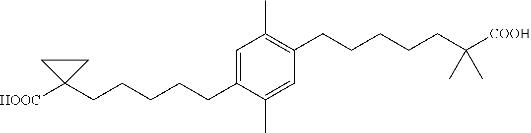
C1=C(CCCCCC2([HOOC])CC2)C(C)=CC(CCCCCC(C)(C)[COOH])=C1C
